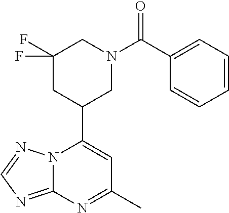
N12C(=NC=N1)N=C(C)C=C2C1CN(C(=O)C2=CC=CC=C2)CC(F)(F)C1
